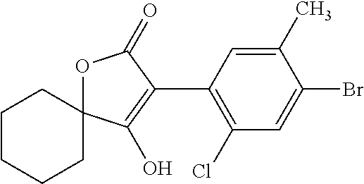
C1CCCC2(C1)OC(=O)C(C1=C(Cl)C=C(Br)C(C)=C1)=C2O
